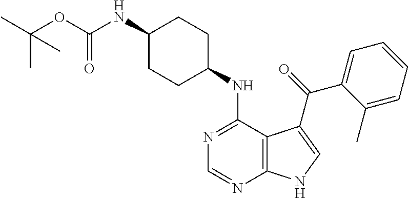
C1(NC(OC(C)(C)C)=O)CCC(NC2=NC=NC3=C2C(C(=O)C2=CC=CC=C2C)=CN3)CC1
